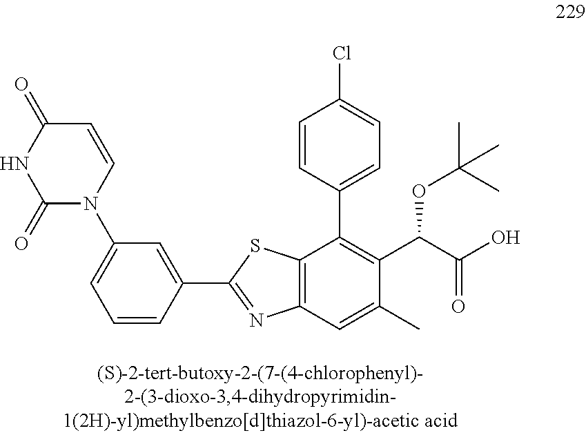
C1=C(C2=NC3=C(C(C4=CC=C(Cl)C=C4)=C(C(C(O)=O)OC(C)(C)C)C(C)=C3)S2)C=CC=C1N1C=CC(=O)NC1=O
